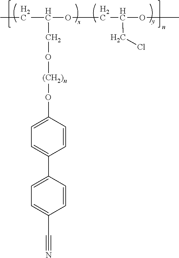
CCC(OCC(OC)CCl)CO[(CH2)n]OC1=CC=C(C2=CC=C(C#N)C=C2)C=C1
